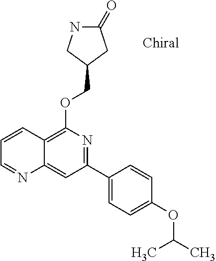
O(C1=C2C(=CC(C3=CC=C(OC(C)C)C=C3)=N1)N=CC=C2)CC1CC(=O)NC1
